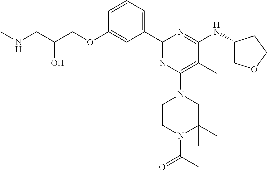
C1=CC=C(C2=NC(N3CCN(C(C)=O)C(C)(C)C3)=C(C)C(NC3COCC3)=N2)C=C1OCC(CNC)O
